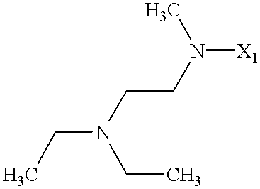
CCN(CCN([X1])C)CC
